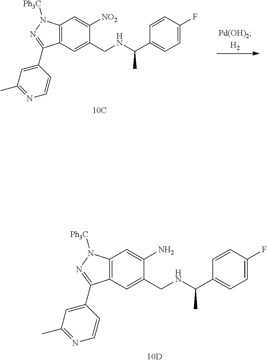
C1(C2=NN([Ph3C])C3=C2C=C(CNC(C2=CC=C(F)C=C2)C)C([NO2])=C3)=CC(C)=NC=C1.C1(C2=NN([Ph3C])C3=C2C=C(CNC(C2=CC=C(F)C=C2)C)C(N)=C3)=CC(C)=NC=C1
